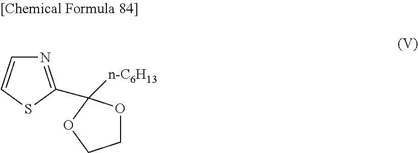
N1=C(C2([n-C6H13])OCCO2)SC=C1
